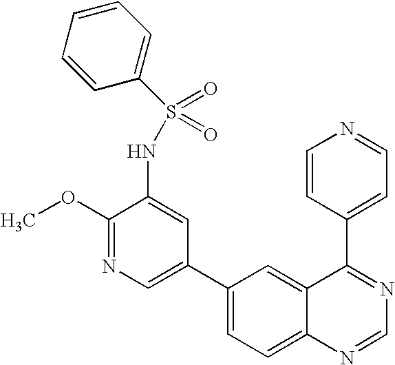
C1(OC)=NC=C(C2=CC=C3C(=C2)C(C2=CC=NC=C2)=NC=N3)C=C1NS(C1=CC=CC=C1)(=O)=O
